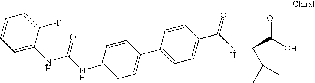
C1(NC(NC2=CC=CC=C2F)=O)=CC=C(C2=CC=C(C(=O)NC(C(O)=O)C(C)C)C=C2)C=C1
